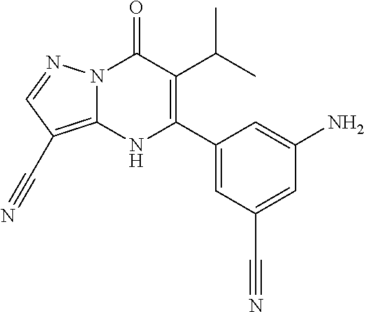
N12C(=C(C#N)C=N1)NC(C1=CC(C#N)=CC(N)=C1)=C(C(C)C)C2=O
